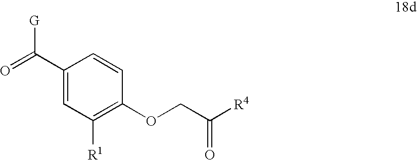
C1(C([G])=O)=CC([R1])=C(OCC([R4])=O)C=C1
